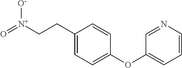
C1(CC[N+](=O)[O-])=CC=C(OC2=CC=CN=C2)C=C1
